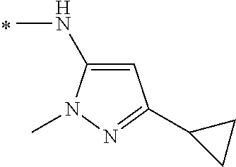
CNC1=CC(C2CC2)=NN1C
